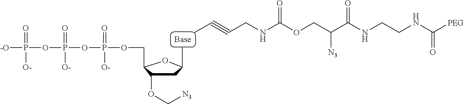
C1C(OC[N3])C(COP(=O)([O-])OP(=O)([O-])OP(=O)([O-])[-O])OC1C.CC#CCNC(OCC([N3])C(NCCNC(=O)[PEG])=O)=O
